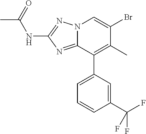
N12C(=NC(NC(=O)C)=N1)C(C1=CC=CC(C(F)(F)F)=C1)=C(C)C(Br)=C2
